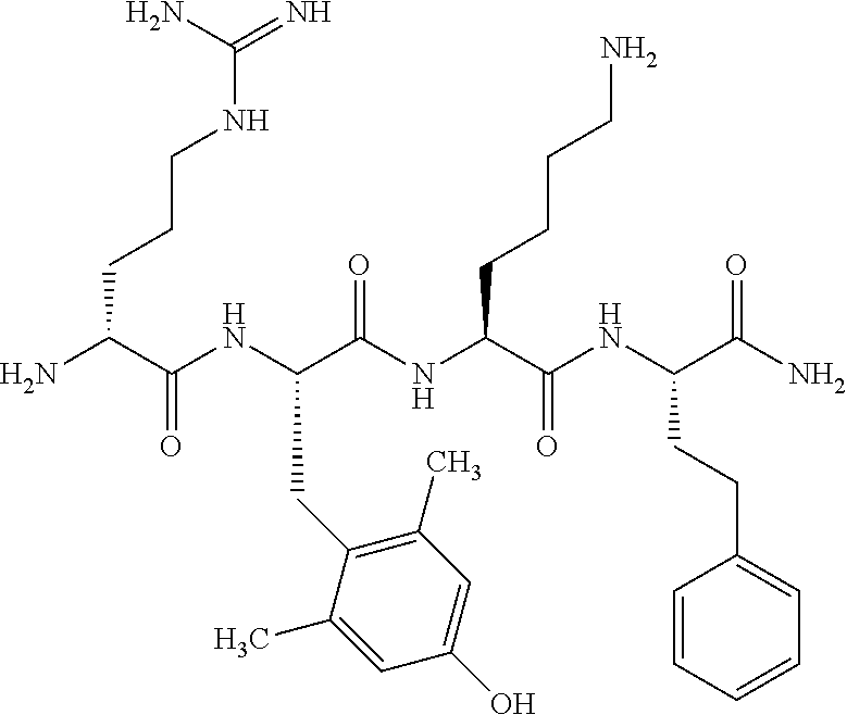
NC(C(NC(C(NC(C(NC(C(N)=O)CCC1=CC=CC=C1)=O)CCCCN)=O)CC1=C(C)C=C(O)C=C1C)=O)CCCNC(=N)N
